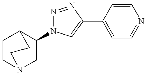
C1(N2N=NC(C3=CC=NC=C3)=C2)CN2CCC1CC2
